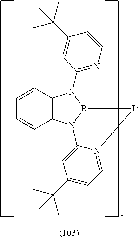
C12=C(N3B(N1C1=NC=CC(C(C)(C)C)=C1)[Ir]N1=CC=C(C(C)(C)C)C=C31)C=CC=C2
